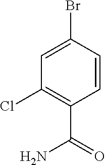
C1=C(Br)C=CC(C(=O)N)=C1Cl
